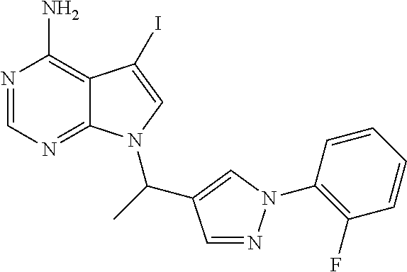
N1=CN=C2C(=C1N)C(I)=CN2C(C1=CN(C2=C(F)C=CC=C2)N=C1)C
